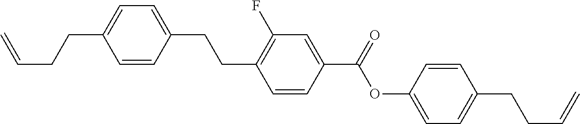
C=CCCC1=CC=C(CCC2=C(F)C=C(C(OC3=CC=C(CCC=C)C=C3)=O)C=C2)C=C1
